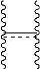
c(c(C)C)(C)C
